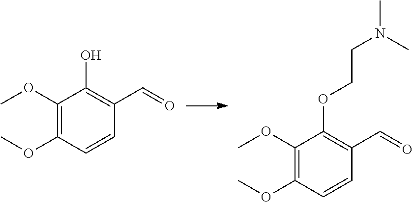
C1(OC)=C(OC)C=CC(C=O)=C1OCCN(C)C.C1(OC)=C(OC)C=CC(C=O)=C1O
